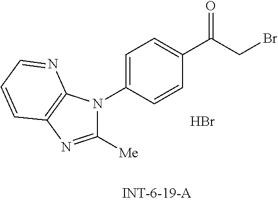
C1([Me])=NC2=C(N1C1=CC=C(C(CBr)=O)C=C1)N=CC=C2.Br
